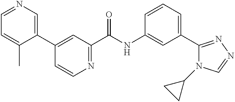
C1=C(C)C(C2=CC(C(NC3=CC(C4=NN=CN4C4CC4)=CC=C3)=O)=NC=C2)=CN=C1
